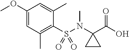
C1(OC)=CC(C)=C(S(N(C2(C(O)=O)CC2)C)(=O)=O)C(C)=C1
